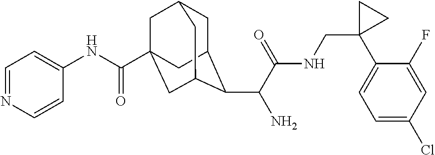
C1C2C(C(C(NCC3(C4=CC=C(Cl)C=C4F)CC3)=O)N)C3CC(C(NC4=CC=NC=C4)=O)(CC1C3)C2
